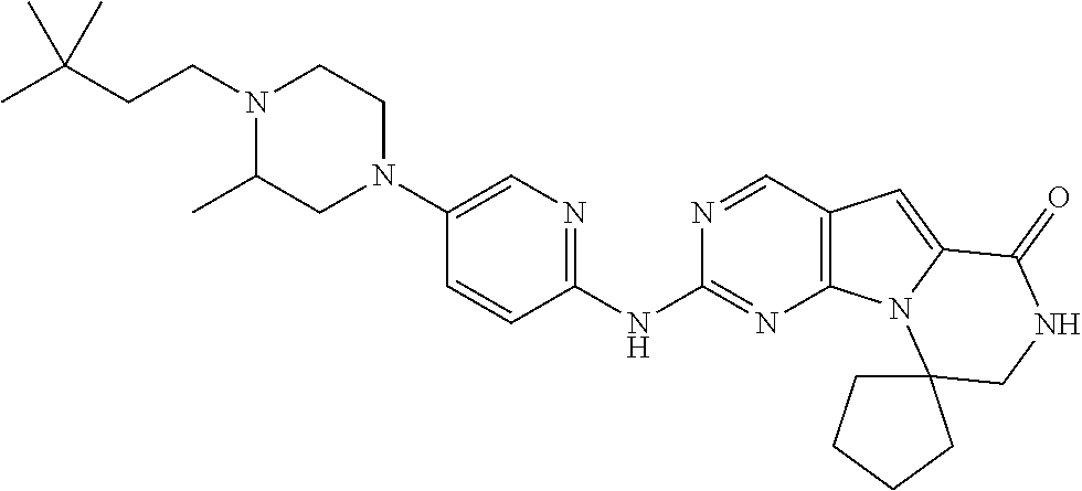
C1=CC(NC2=NC3=C(C=N2)C=C2N3C3(CNC2=O)CCCC3)=NC=C1N1CCN(CCC(C)(C)C)C(C)C1
